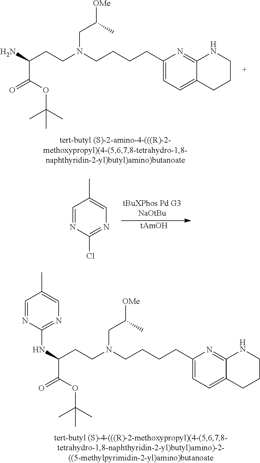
C(N(CCCCC1=CC=C2C(=N1)NCCC2)CCC(C(=O)OC(C)(C)C)N)C([OMe])C.C1=NC(Cl)=NC=C1C.[tAmOH].C(N(CCCCC1=CC=C2C(=N1)NCCC2)CCC(C(=O)OC(C)(C)C)NC1=NC=C(C)C=N1)C([OMe])C
